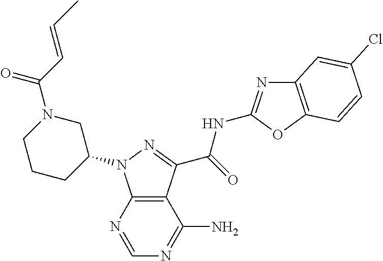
C1CC(N2C3=C(C(C(=O)NC4=NC5=C(O4)C=CC(Cl)=C5)=N2)C(N)=NC=N3)CN(C(C=CC)=O)C1
